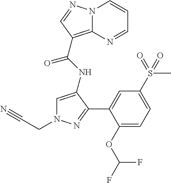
N12C(=C(C(NC3=CN(CC#N)N=C3C3=CC(S(C)(=O)=O)=CC=C3OC(F)F)=O)C=N1)N=CC=C2
